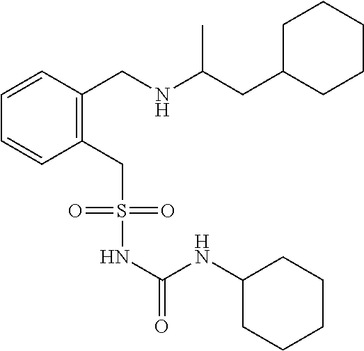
C1C(CC(NCC2=C(CS(NC(NC3CCCCC3)=O)(=O)=O)C=CC=C2)C)CCCC1
